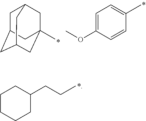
C1C2CC3CC(C)(CC1C3)C2.C1=C(OC)C=CC(C)=C1.C1CCCC(CCC)C1
